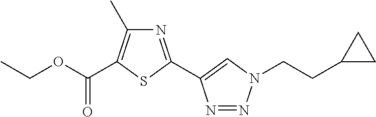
CCOC(=O)C1=C(C)N=C(C2=CN(CCC3CC3)N=N2)S1
